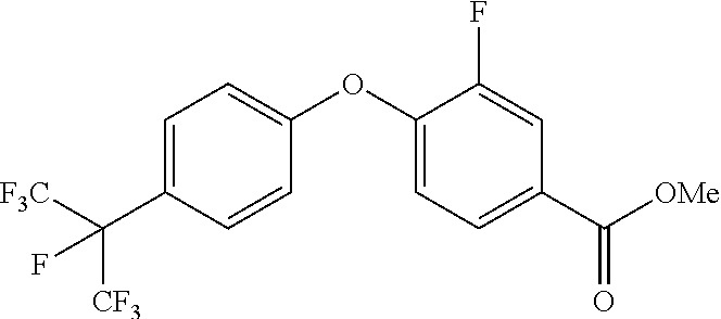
C1=C(C([CF3])([F3C])F)C=CC(OC2=CC=C(C([OMe])=O)C=C2F)=C1
